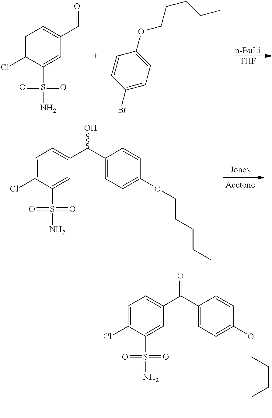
C1=C(Cl)C(S(N)(=O)=O)=CC(C(C2=CC=C(OCCCCC)C=C2)=O)=C1.[n-BuLi].[THF].C1=C(Cl)C(S(N)(=O)=O)=CC(C=O)=C1.C1=C(OCCCCC)C=CC(Br)=C1.C1=C(Cl)C(S(N)(=O)=O)=CC(C(C2=CC=C(OCCCCC)C=C2)O)=C1
